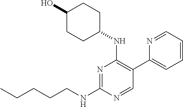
N1=C(NCCCCC)N=CC(C2=CC=CC=N2)=C1NC1CCC(O)CC1
